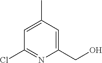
C1(CO)=CC(C)=CC(Cl)=N1
